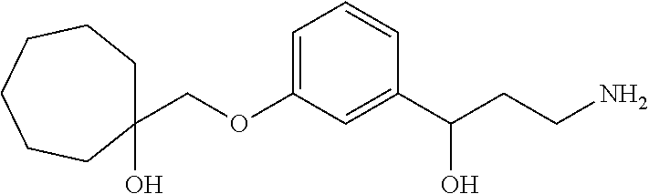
OC1(COC2=CC=CC(C(CCN)O)=C2)CCCCCC1
